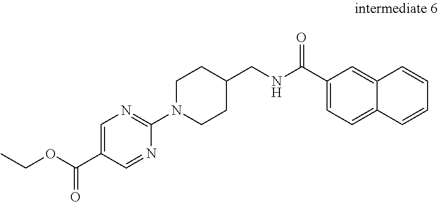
C(NC(C1=CC=C2C(=C1)C=CC=C2)=O)C1CCN(C2=NC=C(C(OCC)=O)C=N2)CC1
